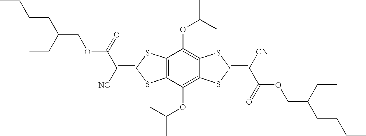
C12=C(C(OC(C)C)=C3C(=C1OC(C)C)SC(=C([CN])C(=O)OCC(CCCC)CC)S3)SC(=C([NC])C(=O)OCC(CCCC)CC)S2
